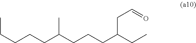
C(CCCC(C)CCCC(CC=O)CC)C
